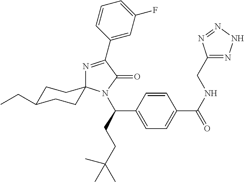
N1=C(C2=CC(F)=CC=C2)C(=O)N(C(CCC(C)(C)C)C2=CC=C(C(NCC3=NNN=N3)=O)C=C2)C12CCC(CC)CC2
